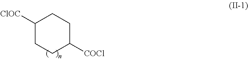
C1([ClOC])CCC([COCl])CC1
